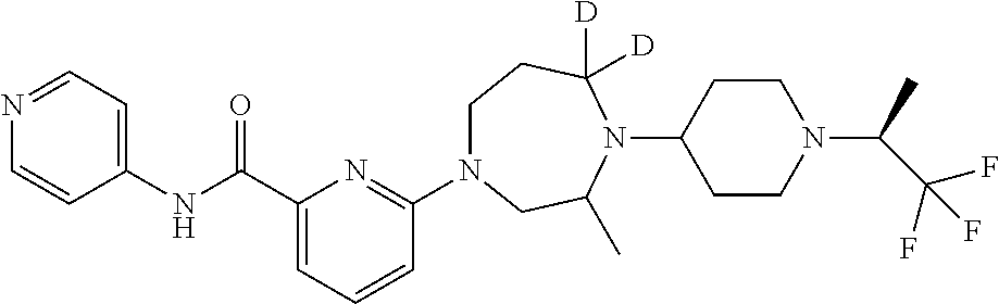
C(C1=CC=CC(N2CCC([D])([D])N(C3CCN(C(C(F)(F)F)C)CC3)C(C)C2)=N1)(NC1=CC=NC=C1)=O
